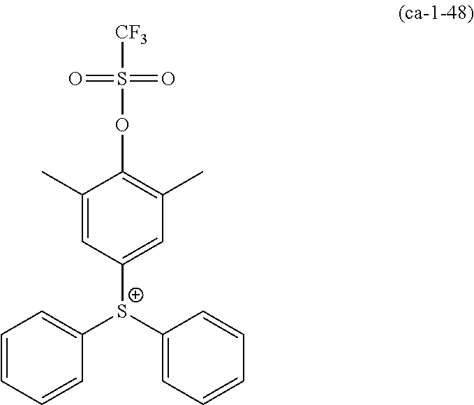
C1(C)=CC([S+](C2=CC=CC=C2)C2=CC=CC=C2)=CC(C)=C1OS([CF3])(=O)=O
